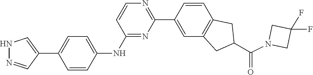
C1(F)(F)CN(C(C2CC3=C(C=CC(C4=NC=CC(NC5=CC=C(C6=CNN=C6)C=C5)=N4)=C3)C2)=O)C1
